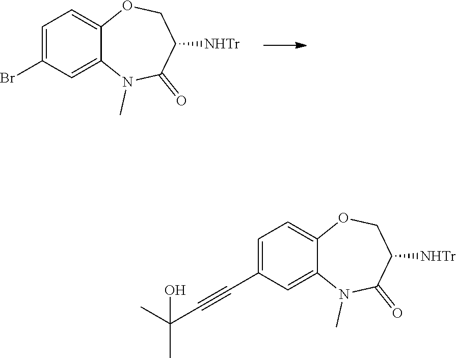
C1(Br)=CC=C2OCC([NHTr])C(=O)N(C)C2=C1.C(C1=CC=C2OCC([NHTr])C(=O)N(C)C2=C1)#CC(C)(C)O
